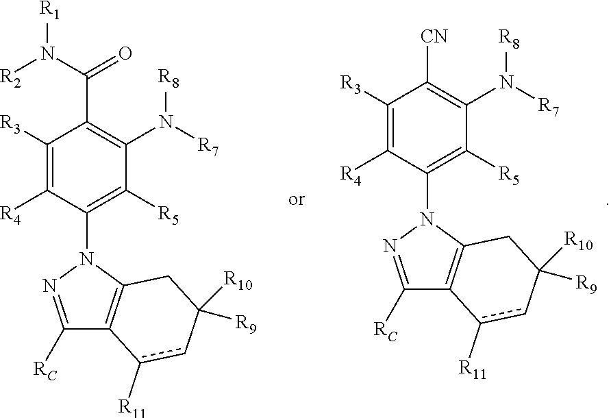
C1([R3])=C([R4])C(N2N=C([RC])C3=C2CC([R10])([R9])cc3[R11])=C([R5])C(N([R7])[R8])=C1C(N([R2])[R1])=O.C1([R3])=C([R4])C(N2N=C([RC])C3=C2CC([R10])([R9])cc3[R11])=C([R5])C(N([R7])[R8])=C1[CN]
